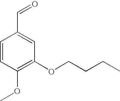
C1=CC(OC)=C(OCCCC)C=C1C=O
